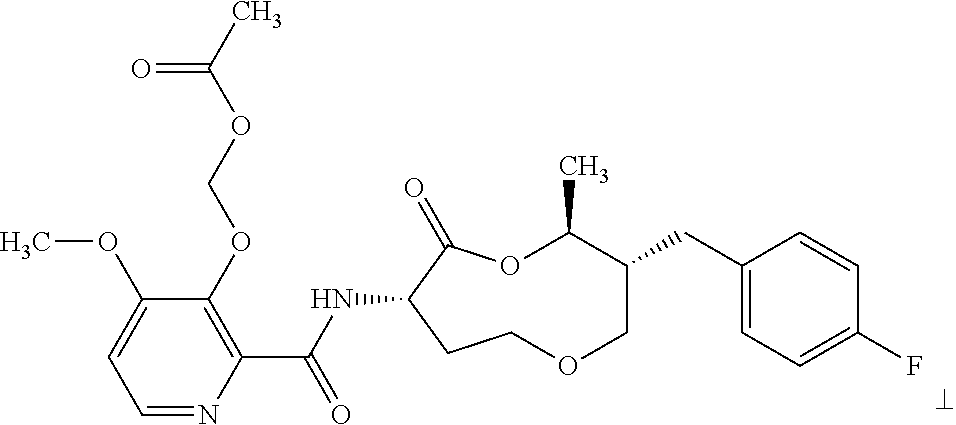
C1=NC(C(NC2C(=O)OC(C)C(CC3=CC=C(F)C=C3)COCC2)=O)=C(OCOC(C)=O)C(OC)=C1
